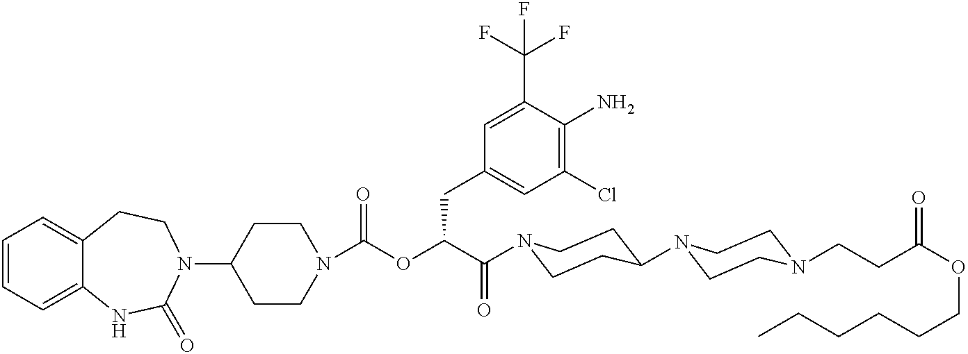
C1(N2CCC3=CC=CC=C3NC2=O)CCN(C(OC(C(=O)N2CCC(N3CCN(CCC(OCCCCCC)=O)CC3)CC2)CC2=CC(Cl)=C(N)C(C(F)(F)F)=C2)=O)CC1
